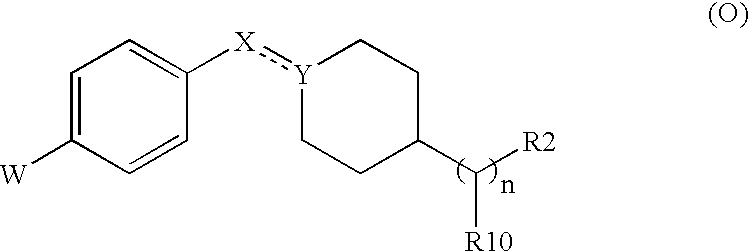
C1=C([W])C=CC([X]:[Y]2CCC(C([R2])[R10])CC2)=C1
